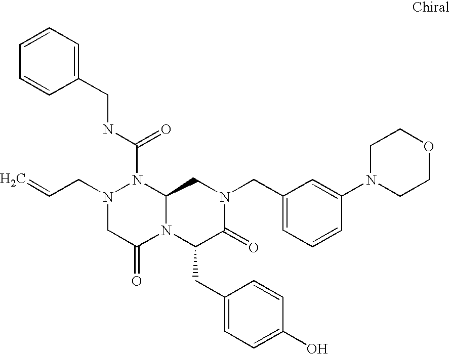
C1=CC=C(CNC(N2N(CC=C)CC(=O)N3C2CN(CC2=CC=CC(N4CCOCC4)=C2)C(=O)C3CC2=CC=C(O)C=C2)=O)C=C1
